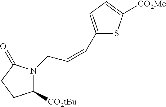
N1(CC=CC2=CC=C([CO2Me])S2)C([CO2tBu])CCC1=O
